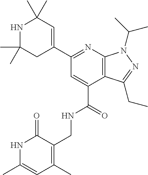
C1(C2=NC3=C(C(C(=O)NCC4=C(C)C=C(C)NC4=O)=C2)C(CC)=NN3C(C)C)=CC(C)(C)NC(C)(C)C1
